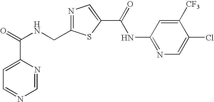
N1=C(CNC(=O)C2=CC=NC=N2)SC(C(=O)NC2=NC=C(Cl)C([CF3])=C2)=C1
